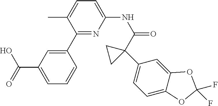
C1(C(O)=O)=CC=CC(C2=NC(NC(C3(C4=CC=C5C(=C4)OC(F)(F)O5)CC3)=O)=CC=C2C)=C1
